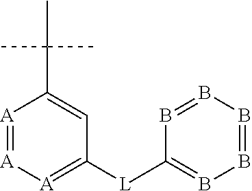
C1(C(C)(C)C)=CC([L]C2=BB=BB=B2)=[A][A]=[A]1
